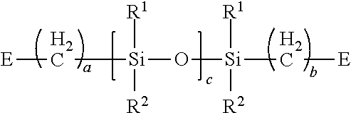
[E]C[Si]([R1])([R2])O[Si]([R1])([R2])C[E]
